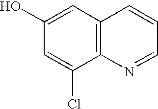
C1(O)=CC2=C(C(Cl)=C1)N=CC=C2
